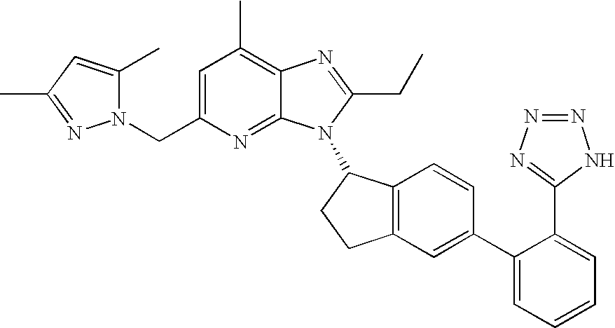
C1=C(CN2C(C)=CC(C)=N2)N=C2C(=C1C)N=C(CC)N2C1C2=C(CC1)C=C(C1=CC=CC=C1C1=NN=NN1)C=C2
